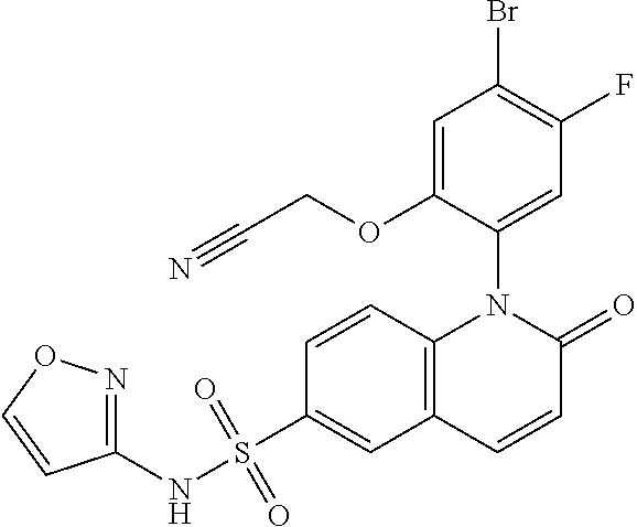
C1=C(OCC#N)C(N2C3=C(C=C(S(NC4=NOC=C4)(=O)=O)C=C3)C=CC2=O)=CC(F)=C1Br
